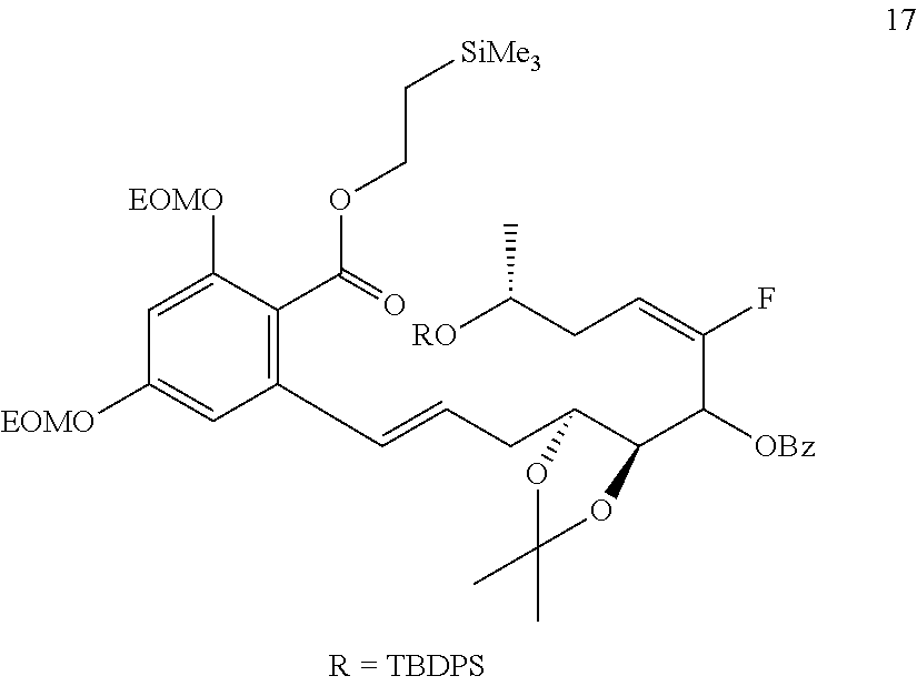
[RO]C(CC=C(F)C([OBz])C1C(CC=CC2=C(C(OCC[SiMe3])=O)C([EOMO])=CC([EOMO])=C2)OC(C)(C)O1)C
